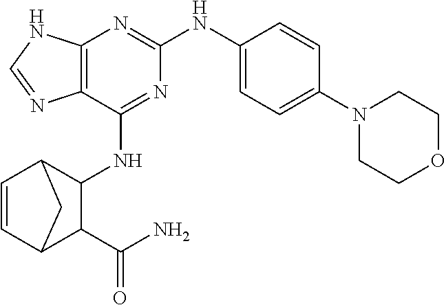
C12=C(N=C(NC3=CC=C(N4CCOCC4)C=C3)N=C1NC1C3C=CC(C1C(N)=O)C3)NC=N2
